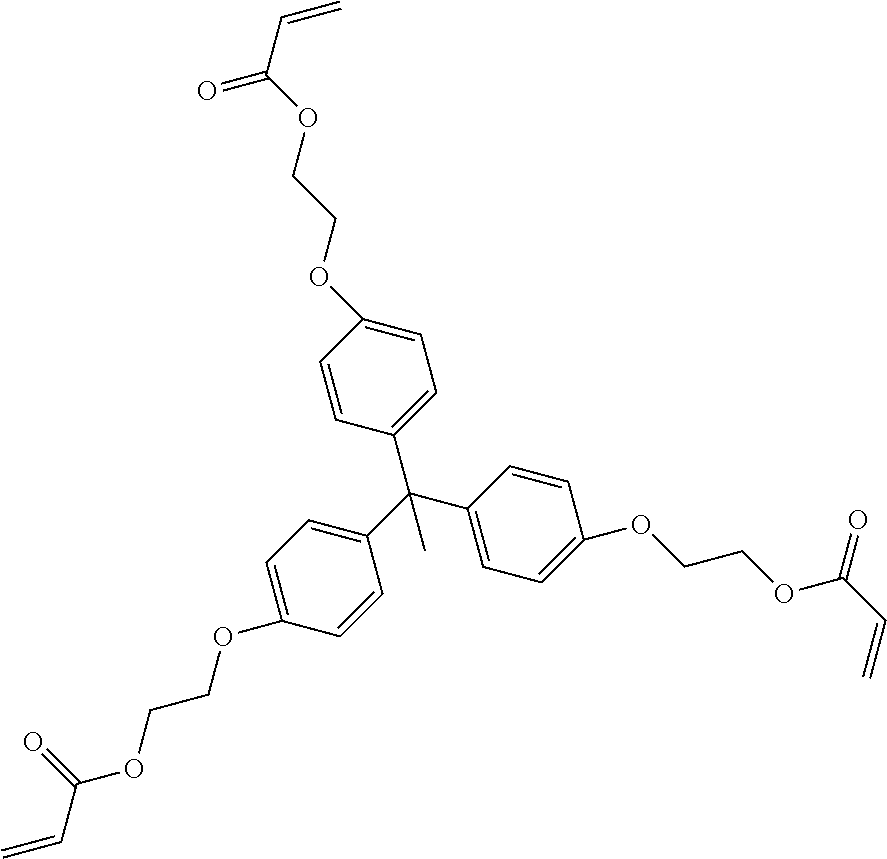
C1=CC(C(C2=CC=C(OCCOC(C=C)=O)C=C2)(C2=CC=C(OCCOC(C=C)=O)C=C2)C)=CC=C1OCCOC(C=C)=O
